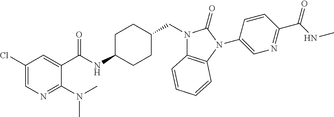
C1(Cl)=CN=C(N(C)C)C(C(NC2CCC(CN3C4=C(N(C5=CN=C(C(NC)=O)C=C5)C3=O)C=CC=C4)CC2)=O)=C1
